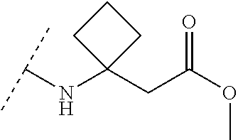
C(NC1(CC(OC)=O)CCC1)(C)C
